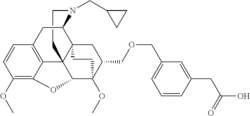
C1CN(CC2CC2)C2C34C15C1=C(C=CC(OC)=C1OC5C(OC)(C(COCC1=CC=CC(CC(=O)O)=C1)C3)CC4)C2
